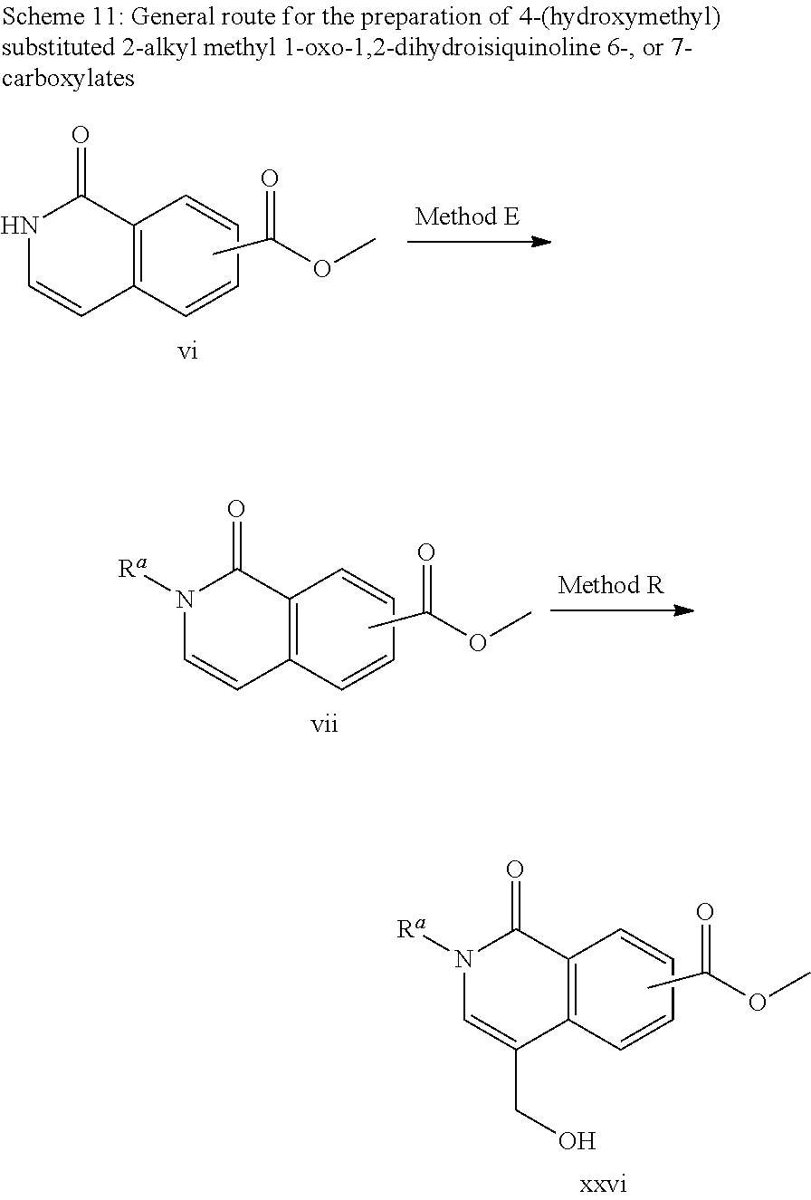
N1([Ra])C=CC2=C(C1=O)C=CC=C2.CC(=O)OC.N1([Ra])C=C(CO)C2=C(C1=O)C=CC=C2.CC(=O)OC.N1C=CC2=C(C1=O)C=CC=C2.CC(=O)OC
